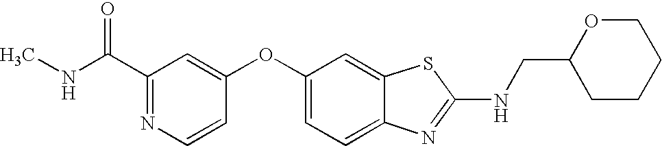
N1=C(C(NC)=O)C=C(OC2=CC=C3C(=C2)SC(NCC2CCCCO2)=N3)C=C1
